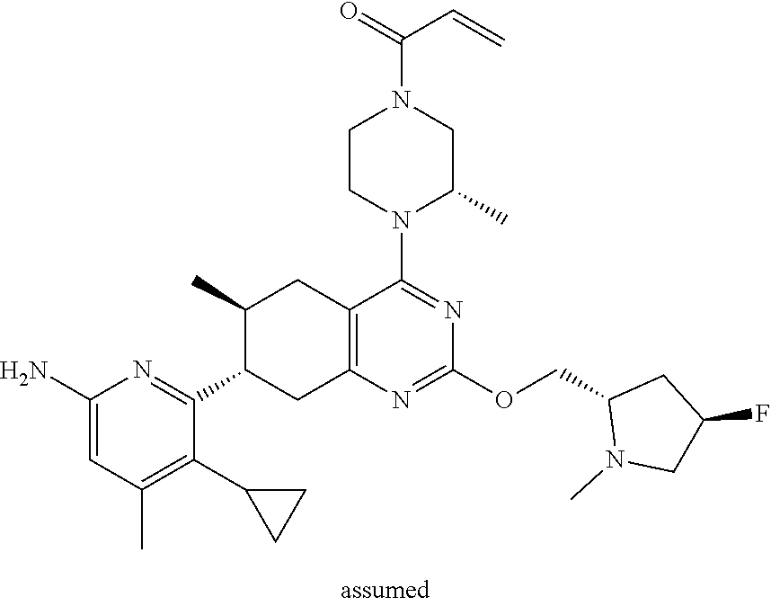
C1(N)=CC(C)=C(C2CC2)C(C2CC3=C(CC2C)C(N2C(C)CN(C(=O)C=C)CC2)=NC(OCC2N(C)CC(F)C2)=N3)=N1
